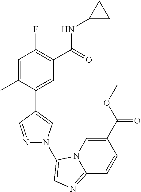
C1=C(C)C(C2=CN(C3=CN=C4N3C=C(C(OC)=O)C=C4)N=C2)=CC(C(=O)NC2CC2)=C1F
